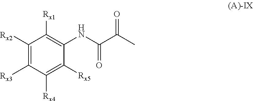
C1([Rx2])=C([Rx3])C([Rx4])=C([Rx5])C(NC(=O)C(C)=O)=C1[Rx1]
